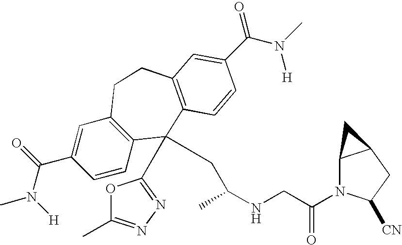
CN(C(C1=CC2=C(C=C1)C(C1=NN=C(C)O1)(CC(NCC(N1C3C(CC1[CN])C3)=O)C)C1=C(CC2)C=C(C(N(C)[H])=O)C=C1)=O)[H]
